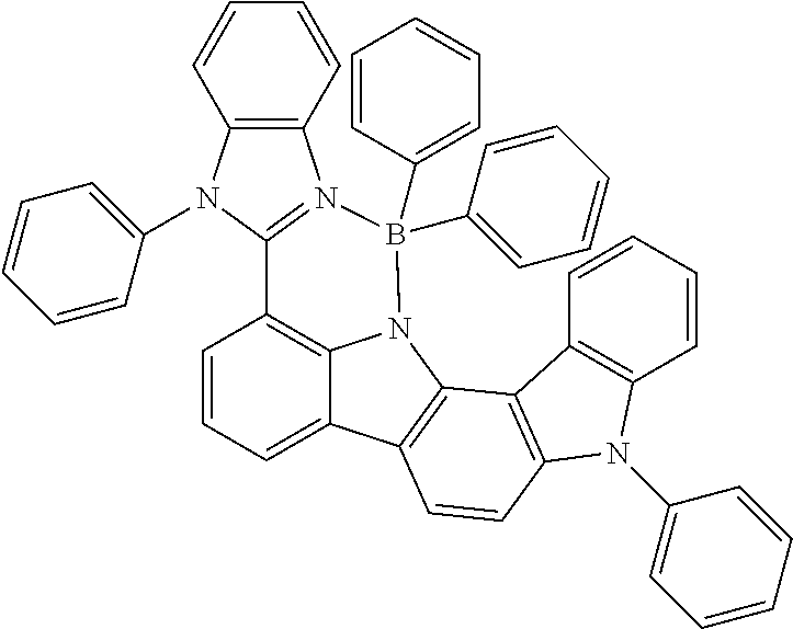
C1=CC=C2C3=C1C1=N(C4=C(N1C1=CC=CC=C1)C=CC=C4)B(C1=CC=CC=C1)(C1=CC=CC=C1)N3C1=C2C=CC2=C1C1=C(N2C2=CC=CC=C2)C=CC=C1
